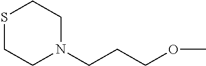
S1CCN(CCCOC)CC1
